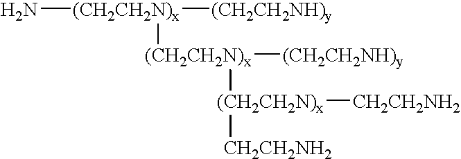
N[(CH2CH2N)x]([(CH2CH2NH)y])[(CH2CH2N)x]([(CH2CH2NH)y])[(CH2CH2N)x]([CH2CH2NH2])[CH2CH2NH2]
